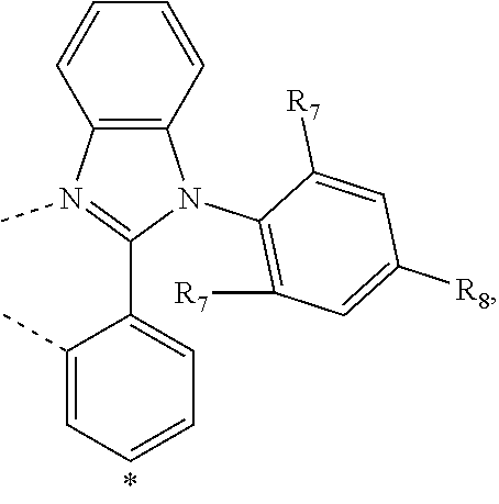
C12=C(N(C)=C(C3=CC=CC=C3C)N1C1=C([R7])C=C([R8])C=C1[R7])C=CC=C2
